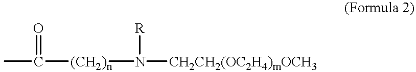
CC(=O)[(CH2)n]N([R])[CH2CH2(OC2H4)mOCH3]
